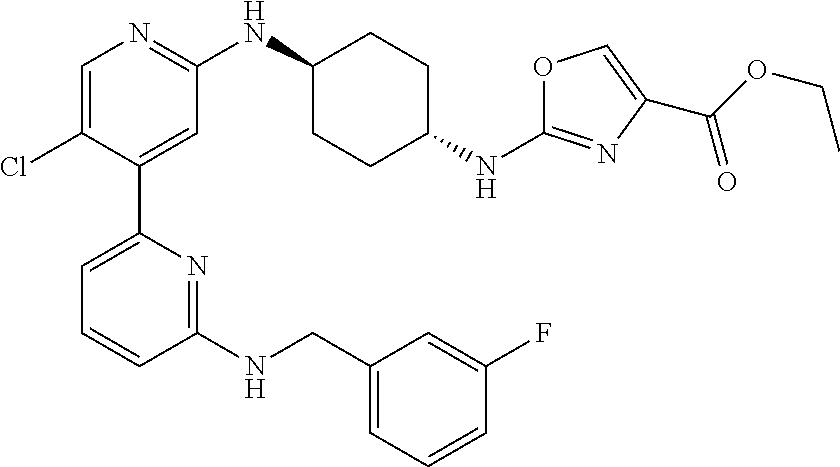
C1(NCC2=CC=CC(F)=C2)=NC(C2=CC(NC3CCC(NC4=NC(C(OCC)=O)=CO4)CC3)=NC=C2Cl)=CC=C1
